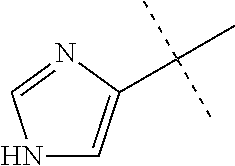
N1C=C(C(C)(C)C)N=C1
